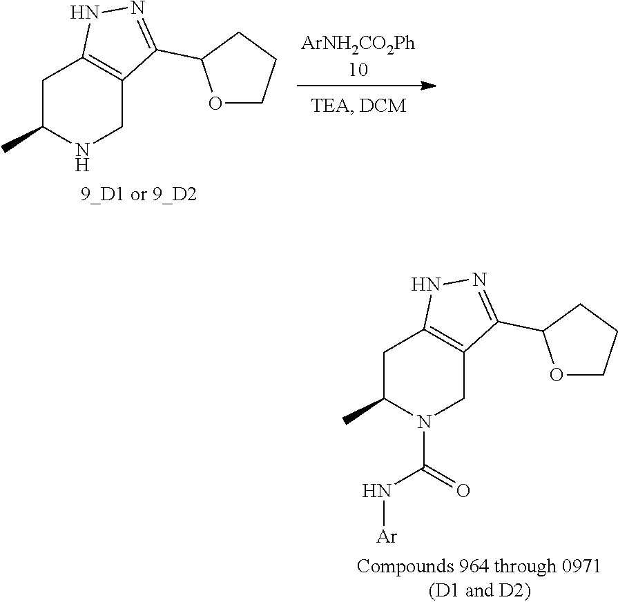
[ArNH2CO2Ph10].C1C(C)NCC2=C1NN=C2C1OCCC1.C1C(C)N(C(N[Ar])=O)CC2=C1NN=C2C1OCCC1
